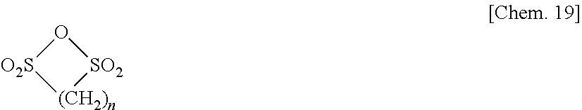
[O2S]1[(CH2)n][SO2]O1
